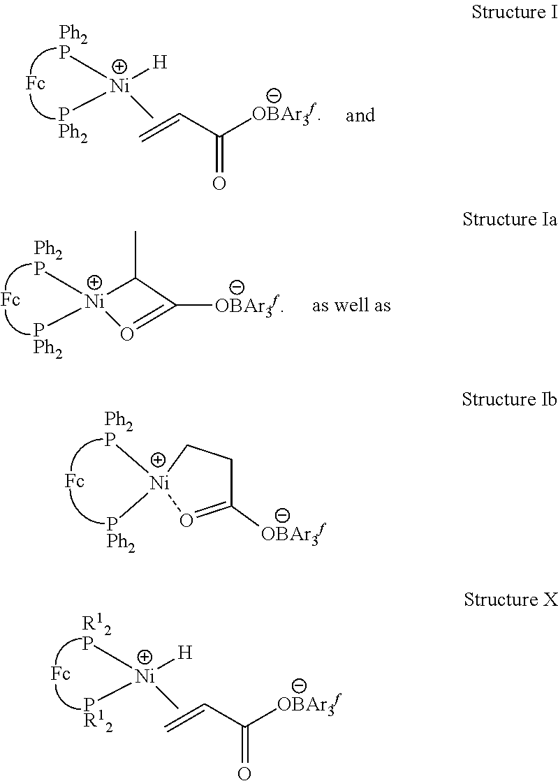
[PPh2][Ni]1([Ph2P])CCC([OBAr3f])=O1.C[Ni]([H])([PR12])[R12P].C=CC([OBAr3f])=O.C[Ni]([H])([PPh2])[Ph2P].C=CC([OBAr3f])=O.[OBAr3f]C1=O[Ni]([PPh2])([Ph2P])C1C
